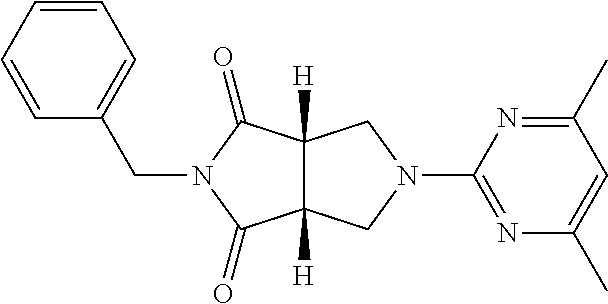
C1=CC=CC(CN2C(=O)C3([H])C([H])(C2=O)CN(C2=NC(C)=CC(C)=N2)C3)=C1
